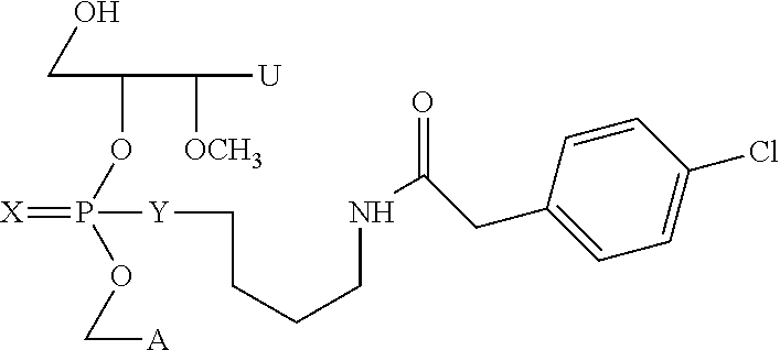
C(C(OP(=[X])(OC[A])[Y]CCCCNC(=O)CC1=CC=C(Cl)C=C1)C([OCH3])[U])O
